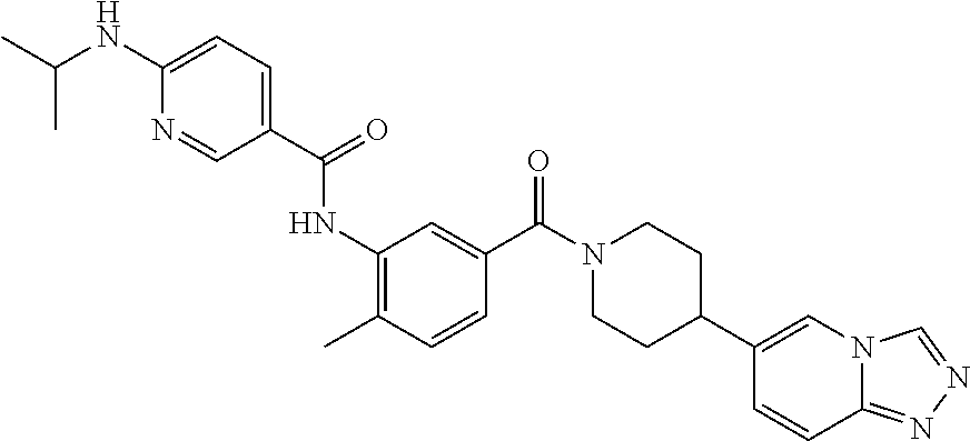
CC(NC1=CC=C(C(=O)NC2=C(C)C=CC(C(N3CCC(C4=CN5C(=NN=C5)C=C4)CC3)=O)=C2)C=N1)C
